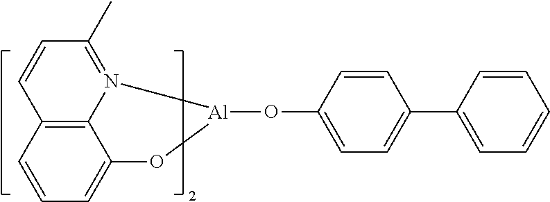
C12=C3N(=C(C)C=C1)[Al](OC1=CC=C(C4=CC=CC=C4)C=C1)OC3=CC=C2
